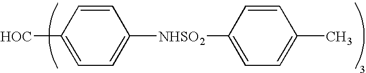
C1=CC([HOC])=CC=C1[NHSO2]C1=CC=C(C)C=C1
